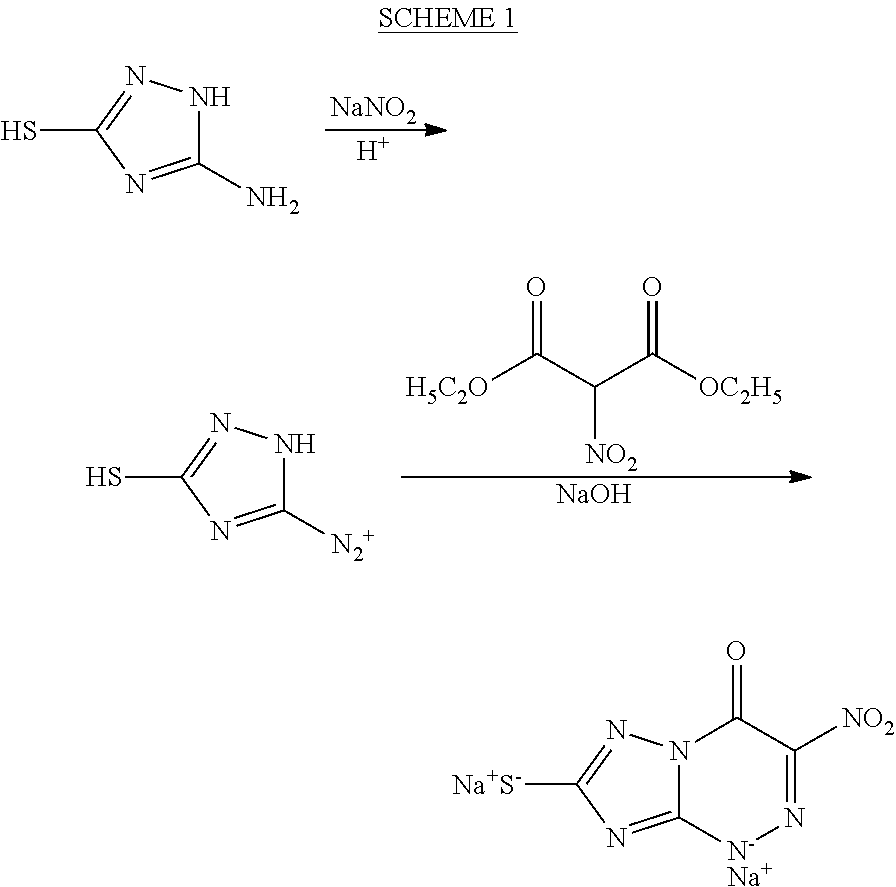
C12=NC([Na+S-])=NN1C(=O)C([NO2])=N[N-]2.[Na].[H].[NaNO2].C1(N)=NC(S)=NN1.[H5C2O]C(C(C([OC2H5])=O)[NO2])=O.[NaOH].C1([N2+])=NC(S)=NN1
